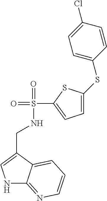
C1=C(SC2=CC=C(Cl)C=C2)SC(S(=O)(=O)NCC2=CNC3=NC=CC=C23)=C1
